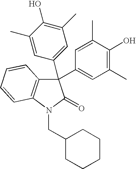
C1(C2(C3=CC(C)=C(O)C(C)=C3)C3=C(N(CC4CCCCC4)C2=O)C=CC=C3)=CC(C)=C(O)C(C)=C1
